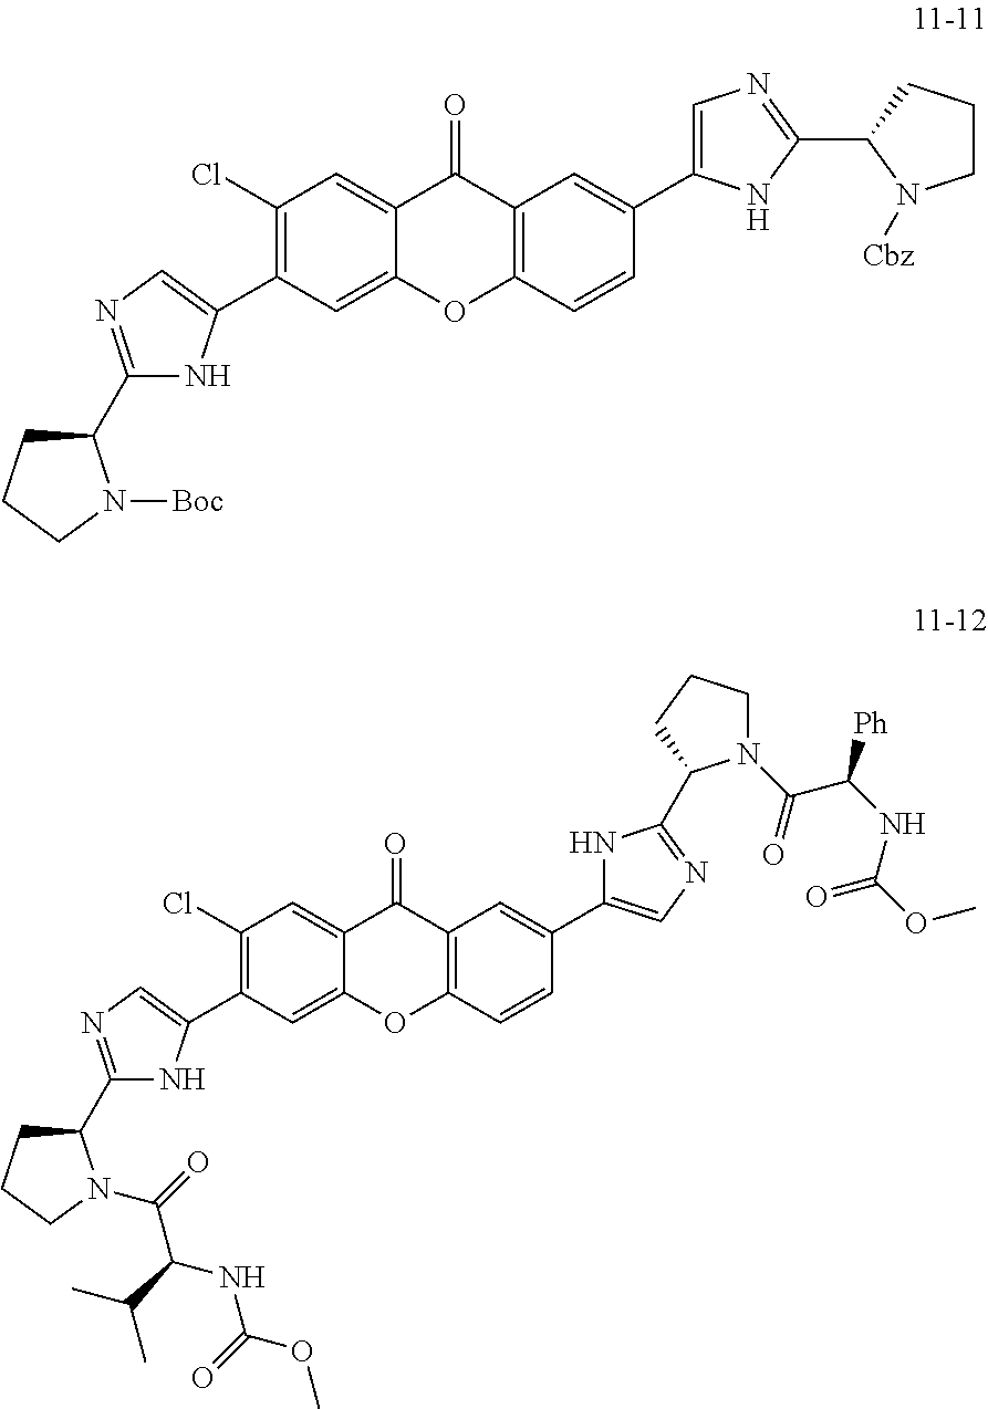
C1(Cl)=C(C2=CN=C(C3CCCN3C(=O)C(C(C)C)NC(OC)=O)N2)C=C2C(=C1)C(=O)C1=C(O2)C=CC(C2=CN=C(C3N(C(=O)C(NC(OC)=O)[Ph])CCC3)N2)=C1.C1(Cl)=C(C2=CN=C(C3CCCN3[Boc])N2)C=C2C(=C1)C(=O)C1=C(O2)C=CC(C2=CN=C(C3N([Cbz])CCC3)N2)=C1
